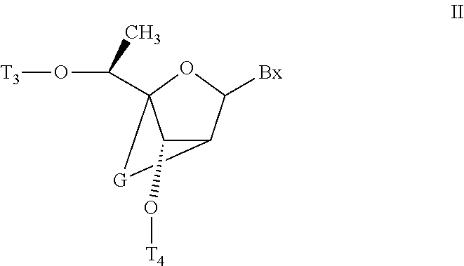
C1(O[T4])C2C([Bx])OC1(C(O[T3])C)[G]2
